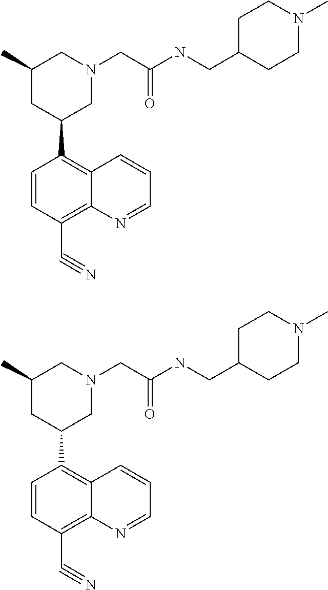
CC1CC(C2=C3C(=C(C#N)C=C2)N=CC=C3)CN(CC(NCC2CCN(C)CC2)=O)C1.CC1CC(C2=C3C(=C(C#N)C=C2)N=CC=C3)CN(CC(NCC2CCN(C)CC2)=O)C1
